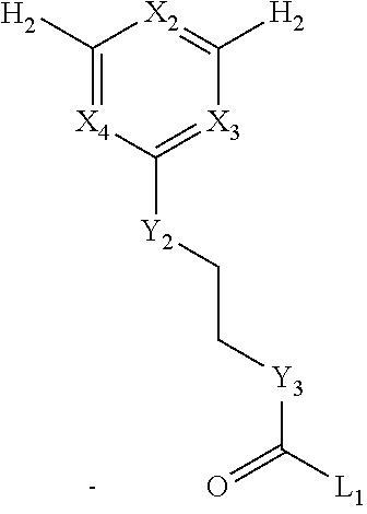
C1([H2])=[X4]C([Y2]CC[Y3]C([L1])=O)=[X3]C([H2])=[X2]1
